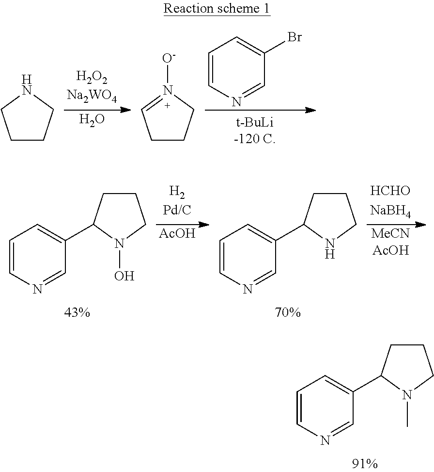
C1CCNC1.C1CCN([O-])=C1.C1=CN=CC(Br)=C1.O.C1CCN(O)C1C1=CC=CN=C1.[AcOH].C1CCNC1C1=CC=CN=C1.[MeCNAcOH].C1CCN(C)C1C1=CC=CN=C1
